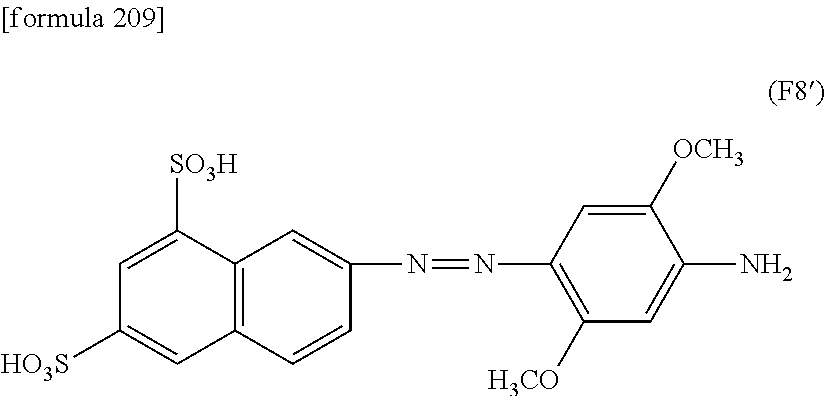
N(=NC1=C([H3CO])C=C(N)C([OCH3])=C1)C1=CC2=C(C=C1)C=C([HO3S])C=C2[SO3H]
